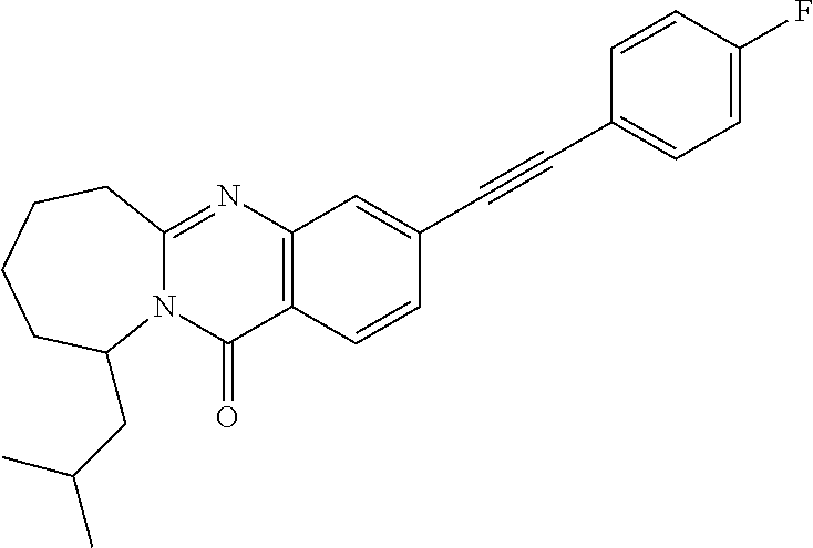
C12=C(C=CC(C#CC3=CC=C(F)C=C3)=C1)C(=O)N1C(=N2)CCCCC1CC(C)C
